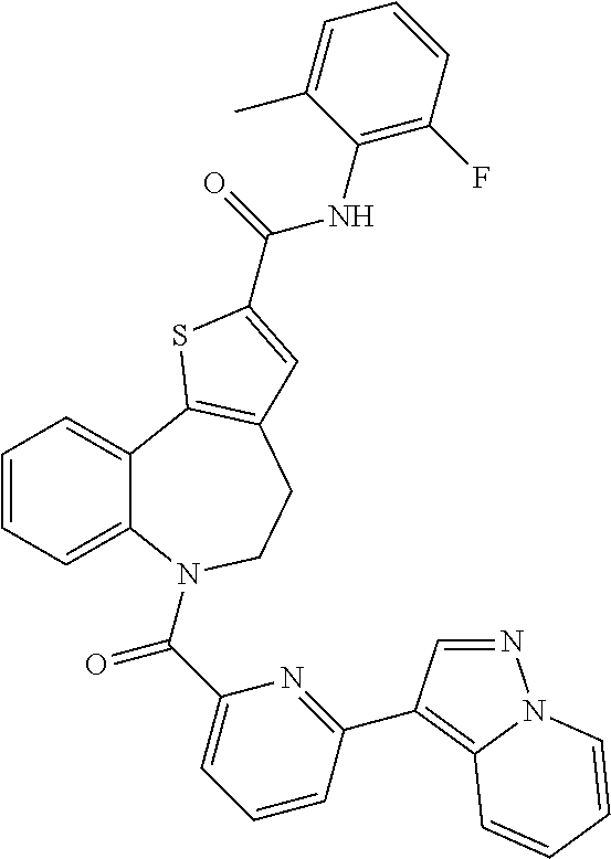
N1=CC(C2=NC(C(=O)N3C4=CC=CC=C4C4=C(CC3)C=C(C(=O)NC3=C(F)C=CC=C3C)S4)=CC=C2)=C2N1C=CC=C2
